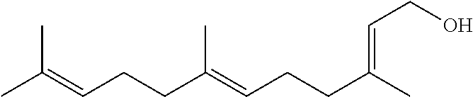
CC(=CCCC(=CCCC(C)=CCO)C)C
